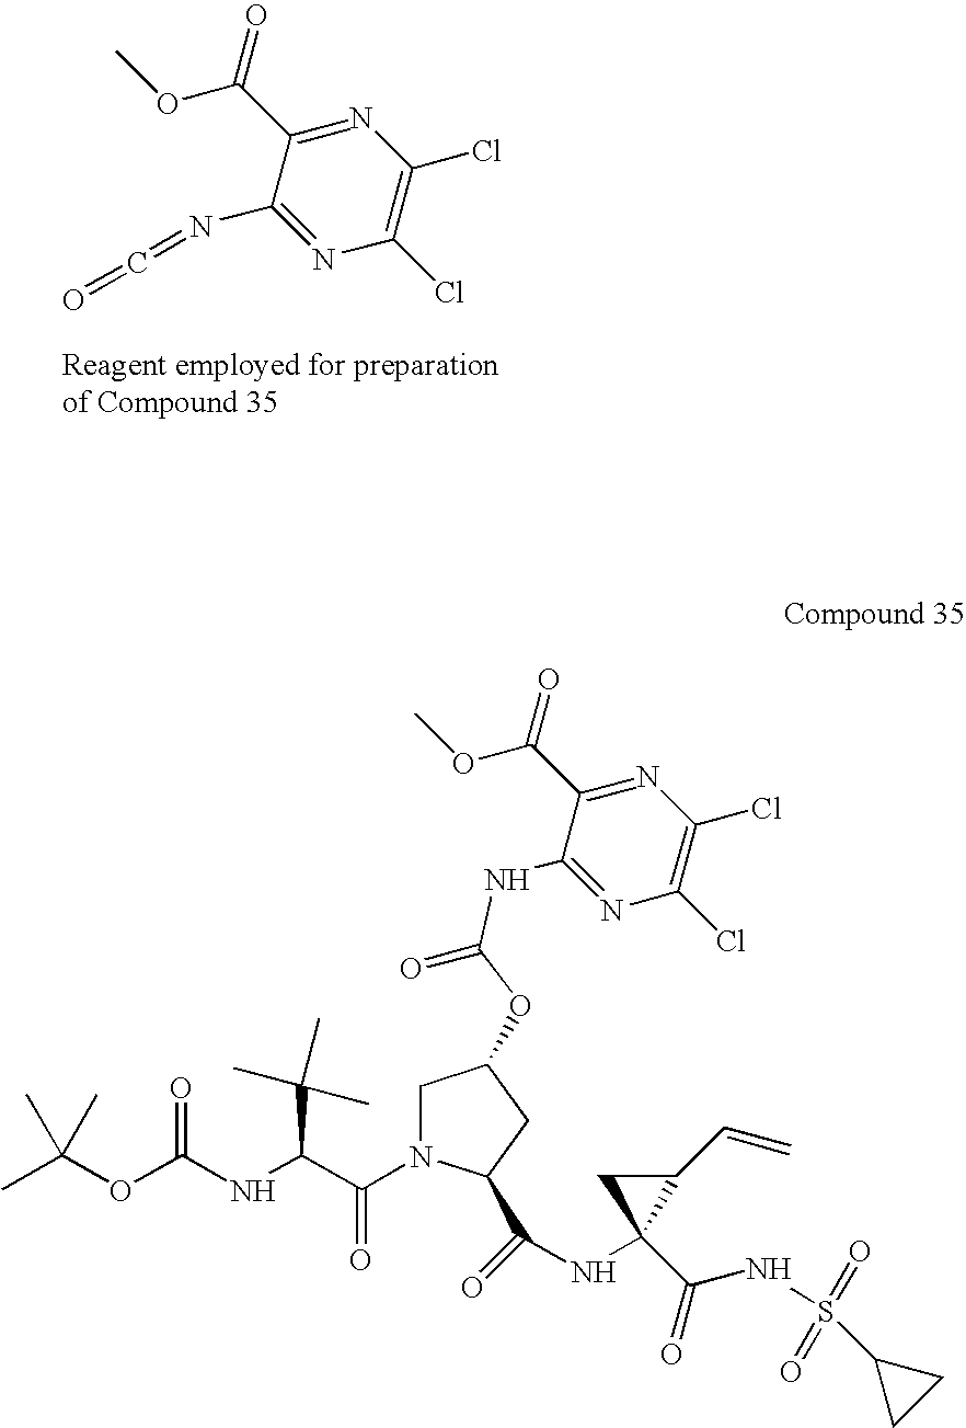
N1=C(C(OC)=O)C(N=C=O)=NC(Cl)=C1Cl.CC(OC(NC(C(N1CC(OC(=O)NC2=NC(Cl)=C(Cl)N=C2C(OC)=O)CC1C(=O)NC1(C(=O)NS(=O)(=O)C2CC2)C(C=C)C1)=O)C(C)(C)C)=O)(C)C
